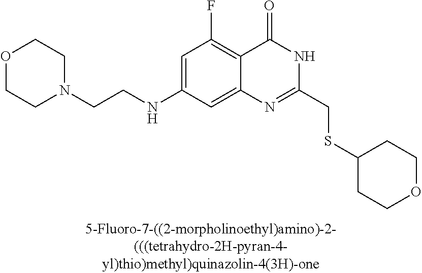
C1=C(NCCN2CCOCC2)C=C2C(=C1F)C(=O)NC(CSC1CCOCC1)=N2
